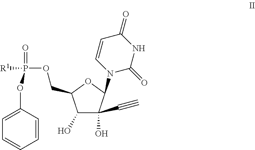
C1(O)C(O)(C#C)C(N2C(=O)NC(=O)C=C2)OC1COP([R1])(=O)OC1=CC=CC=C1
